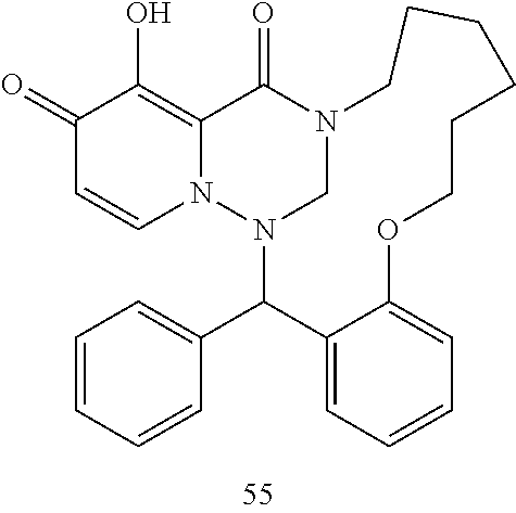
C1(=O)C=CN2C(=C1O)C(=O)N1CN2C(C2=CC=CC=C2)C2=CC=CC=C2OCCCCCC1
